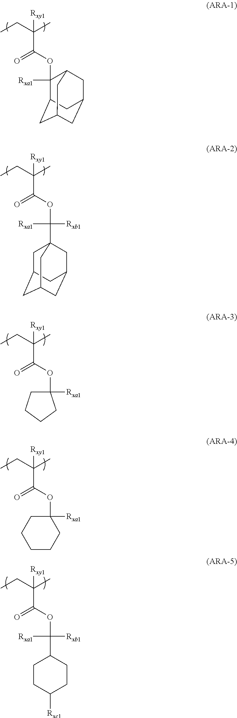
CCC(C)([Rxy1])C(=O)OC1([Rxa1])C2CC3CC(CC1C3)C2.CCC(C)([Rxy1])C(=O)OC([Rxb1])([Rxa1])C12CC3CC(CC(C1)C3)C2.CCC(C)([Rxy1])C(=O)OC1([Rxa1])CCCC1.CCC(C)([Rxy1])C(=O)OC([Rxb1])([Rxa1])C1CCC([Rxc1])CC1.CCC(C)([Rxy1])C(=O)OC1([Rxa1])CCCCC1
